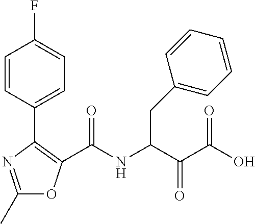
C1(C)=NC(C2=CC=C(F)C=C2)=C(C(NC(C(C(O)=O)=O)CC2=CC=CC=C2)=O)O1
